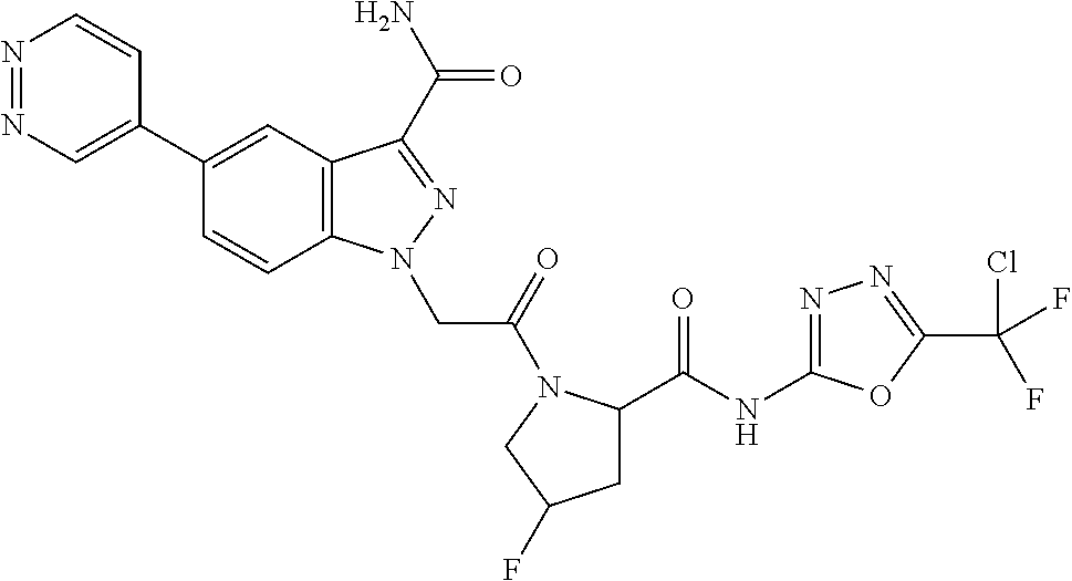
N1=NC=C(C2=CC3=C(C=C2)N(CC(=O)N2C(C(NC4=NN=C(C(F)(F)Cl)O4)=O)CC(F)C2)N=C3C(N)=O)C=C1
